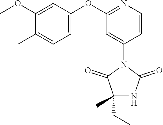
C1(OC)=CC(OC2=NC=CC(N3C(=O)C(CC)(C)NC3=O)=C2)=CC=C1C
